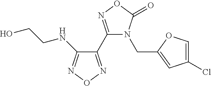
C1(NCCO)=NON=C1C1=NOC(=O)N1CC1=CC(Cl)=CO1
